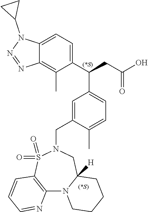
C12=C(C)C(C(CC(O)=O)C3=CC=C(C)C(CN4CC5([H])N(C6=C(S4(=O)=O)C=CC=N6)CCCC5)=C3)=CC=C1N(C1CC1)N=N2
